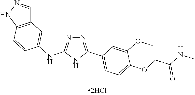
C1=NNC2=C1C=C(NC1=NN=C(C3=CC=C(OCC(NC)=O)C(OC)=C3)N1)C=C2
